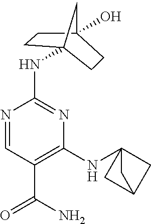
N1=CC(C(N)=O)=C(NC23CC(C2)C3)N=C1NC12CCC(O)(CC1)C2
